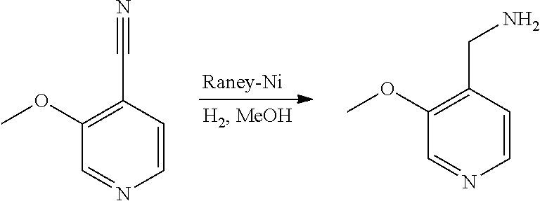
C1=CC(C#N)=C(OC)C=N1.C1=CC(CN)=C(OC)C=N1
